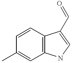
C1=CC2=C(C=C1C)NC=C2C=O
